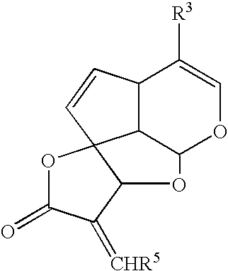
C12C3C(OC=C1[R3])OC1C(=[CHR5])C(=O)OC31C=C2
